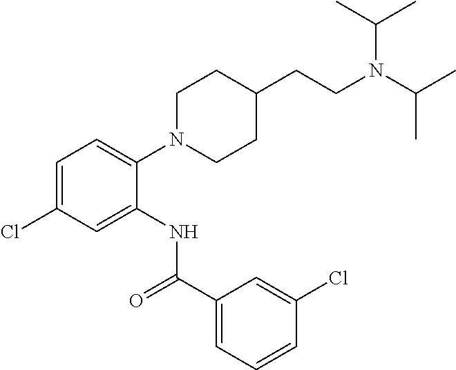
C1=C(Cl)C=C(NC(C2=CC=CC(Cl)=C2)=O)C(N2CCC(CCN(C(C)C)C(C)C)CC2)=C1
